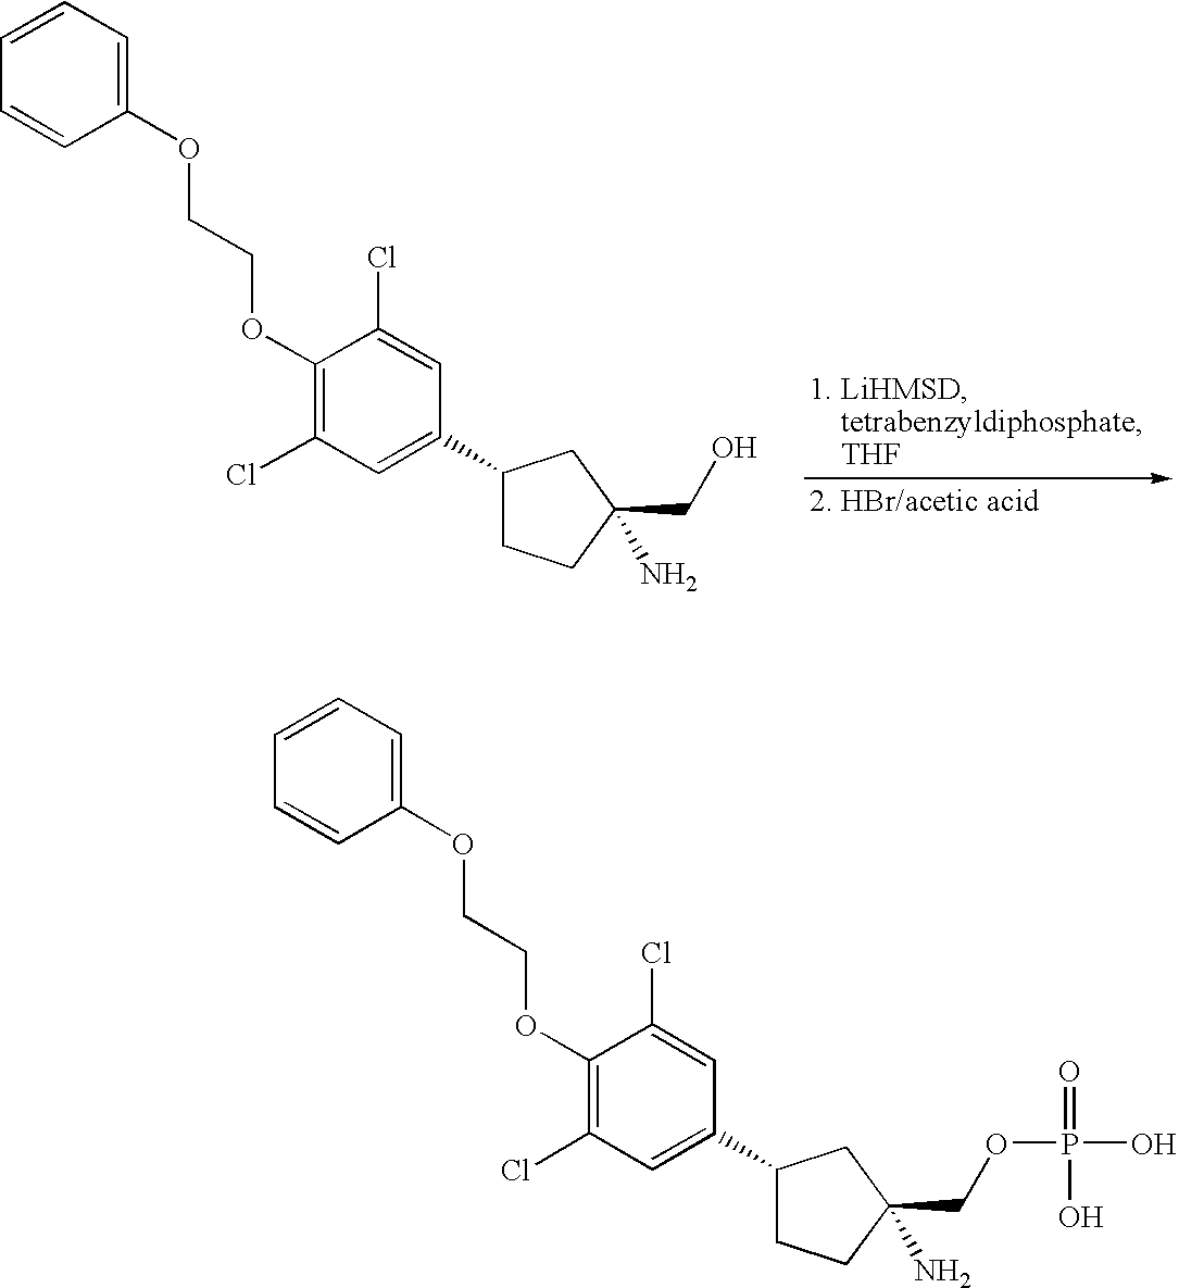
C1(OCCOC2=CC=CC=C2)=C(Cl)C=C(C2CCC(CO)(N)C2)C=C1Cl.C1(OCCOC2=CC=CC=C2)=C(Cl)C=C(C2CCC(COP(O)(=O)O)(N)C2)C=C1Cl
